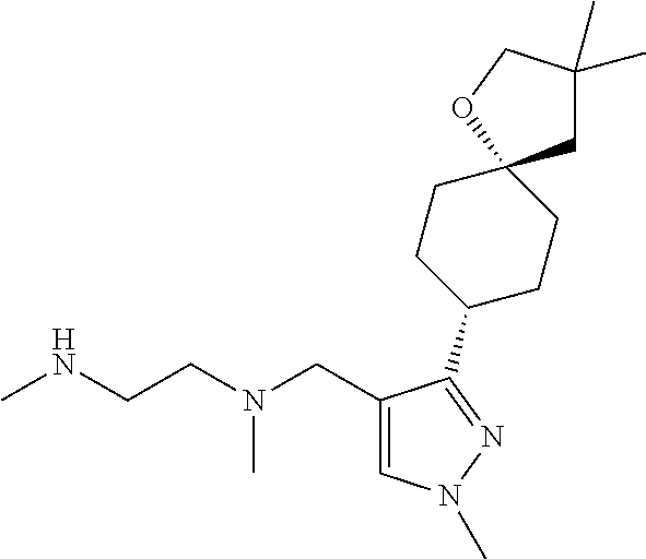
CNCCN(CC1=CN(C)N=C1C1CCC2(CC1)CC(C)(C)CO2)C
